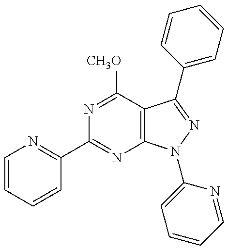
C1(C2=NC3=C(C([CH3O])=N2)C(C2=CC=CC=C2)=NN3C2=CC=CC=N2)=NC=CC=C1
